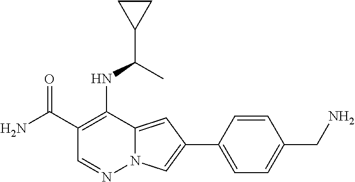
C1(C(N)=O)=C(NC(C2CC2)C)C2=CC(C3=CC=C(CN)C=C3)=CN2N=C1
